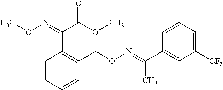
C1=CC=CC(CON=C(C2=CC([CF3])=CC=C2)C)=C1C(=NOC)C(OC)=O
